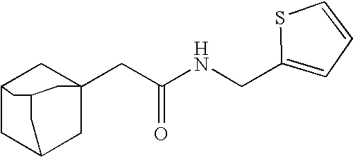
C12CC3CC(CC(NCC4=CC=CS4)=O)(C1)CC(C3)C2
